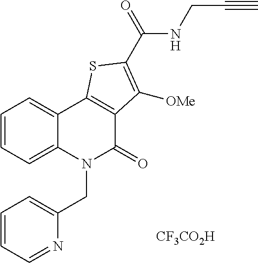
C1=CC=C2C(=C1)C1=C(C(=O)N2CC2=CC=CC=N2)C([OMe])=C(C(NCC#C)=O)S1.[CF3CO2H]
